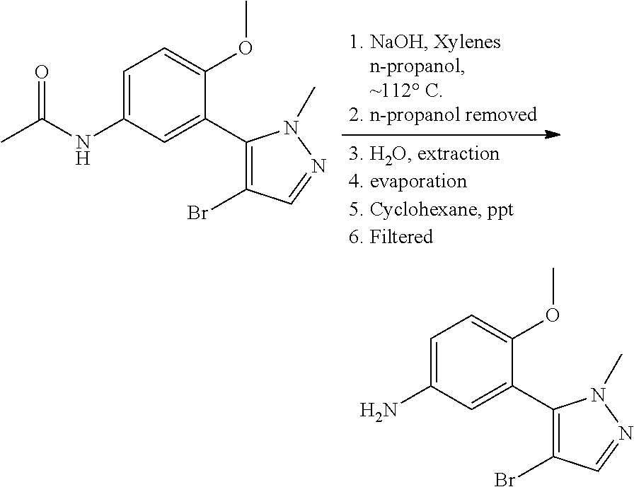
CC(NC1=CC=C(OC)C(C2=C(Br)C=NN2C)=C1)=O.NC1=CC=C(OC)C(C2=C(Br)C=NN2C)=C1
